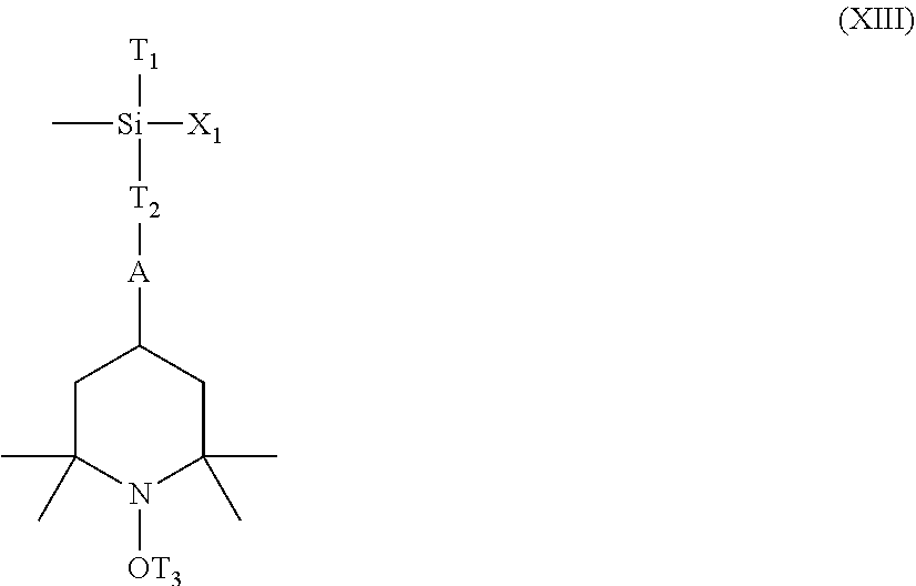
C[Si]([X1])([T1])[T2][A]C1CC(C)(C)N([OT3])C(C)(C)C1
